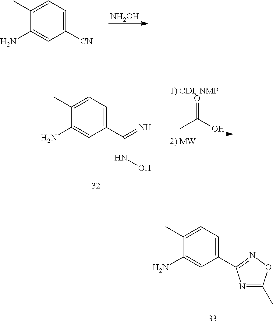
C1([CN])=CC=C(C)C(N)=C1.[NH2OH].C1(C(=N)NO)=CC=C(C)C(N)=C1.CC(=O)O.C1(C2=NOC(C)=N2)=CC=C(C)C(N)=C1
